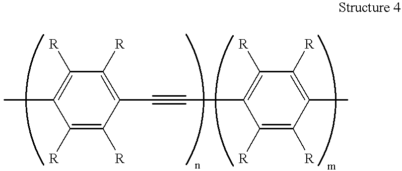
CC1=C([R])C([R])=C(C#CC2=C([R])C([R])=C(C)C([R])=C2[R])C([R])=C1[R]
